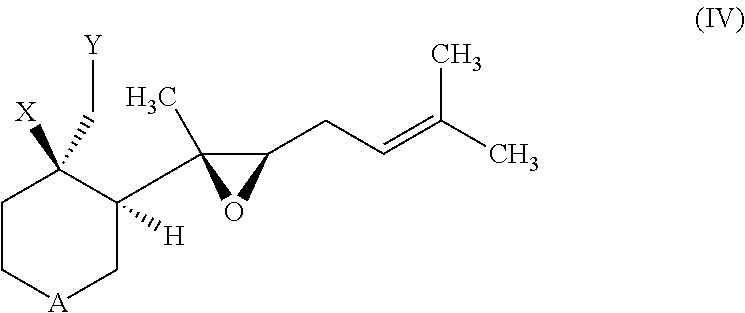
C1C[A]CC(C2(C)C(CC=C(C)C)O2)([H])C1([X])C[Y]
